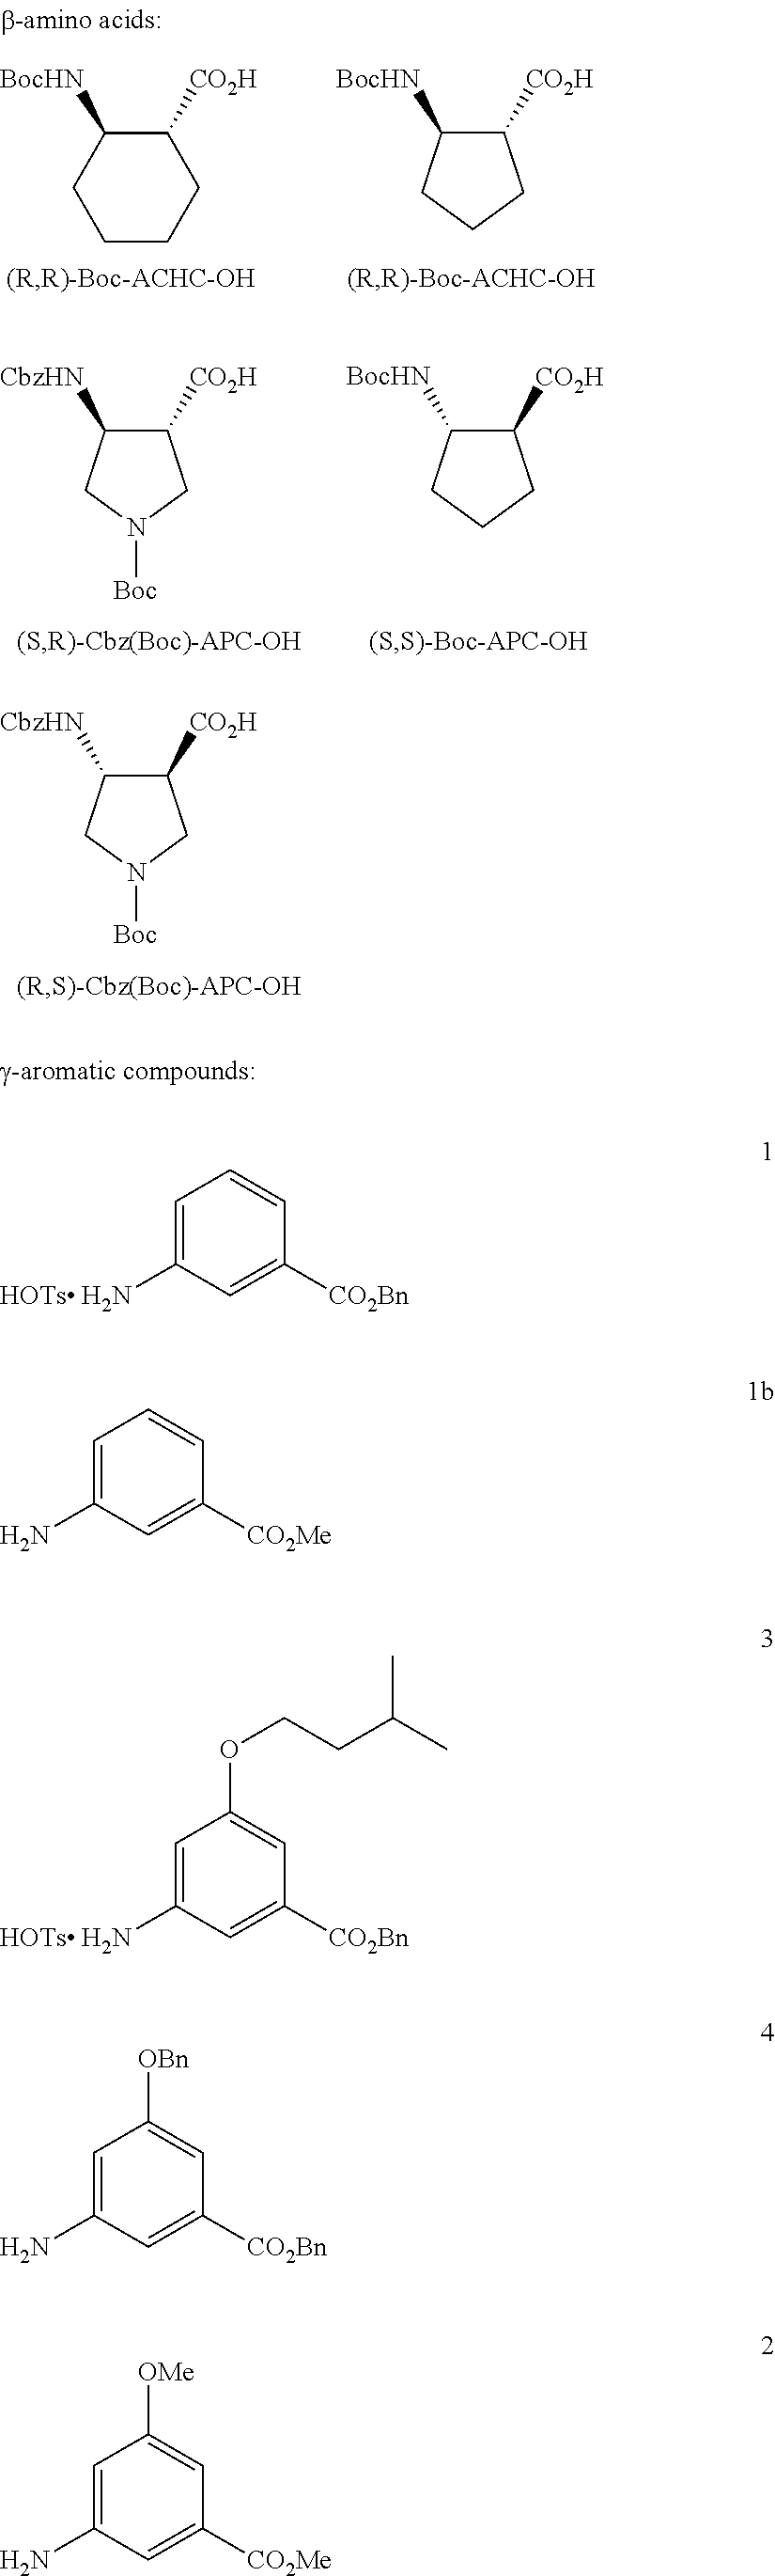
C1([CO2H])C([BocHN])CCCC1.C1([CO2H])C([BocHN])CCC1.C1([CO2H])C([CbzHN])CN([Boc])C1.C1([CO2H])C([BocHN])CCC1.C1([CO2H])C([CbzHN])CN([Boc])C1.C1=C(N)C=C([CO2Bn])C=C1.C1=C(N)C=C([CO2Bn])C=C1OCCC(C)C.C1=C(N)C=C([CO2Me])C=C1.C1=C(N)C=C([CO2Bn])C=C1[OBn].C1=C(N)C=C([CO2Me])C=C1[OMe]
